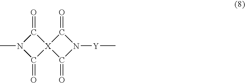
CN1C(=O)[X]2(C1=O)C(=O)N([Y]C)C2=O
